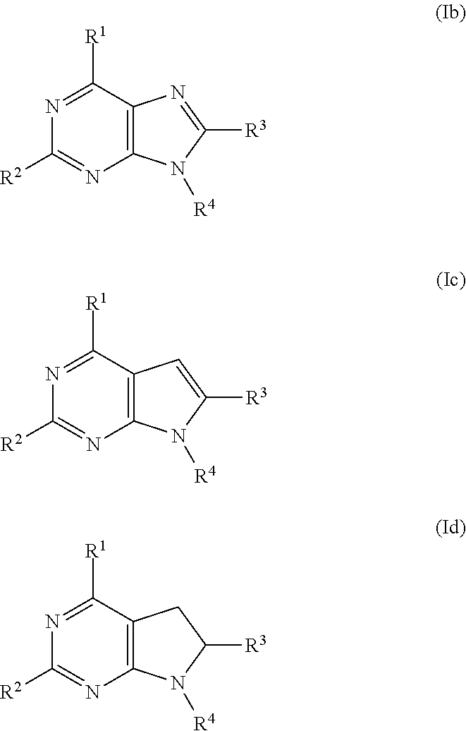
N1=C([R1])C2=C(N=C1[R2])N([R4])C([R3])=N2.N1=C([R1])C2=C(N=C1[R2])N([R4])C([R3])=C2.N1=C([R1])C2=C(N=C1[R2])N([R4])C([R3])C2
